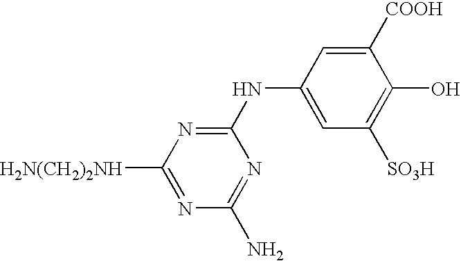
N(C1=NC([H2N(CH2)2NH])=NC(N)=N1)C1=CC([SO3H])=C(O)C([COOH])=C1
